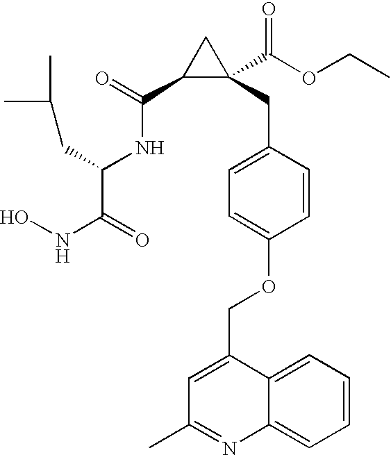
C(NC(C(=O)NO)CC(C)C)(C1C(CC2=CC=C(OCC3=CC(C)=NC4=CC=CC=C34)C=C2)(C(OCC)=O)C1)=O
